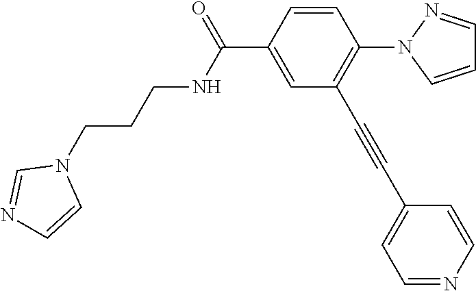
N(C(C1=CC(C#CC2=CC=NC=C2)=C(N2C=CC=N2)C=C1)=O)CCCN1C=NC=C1
